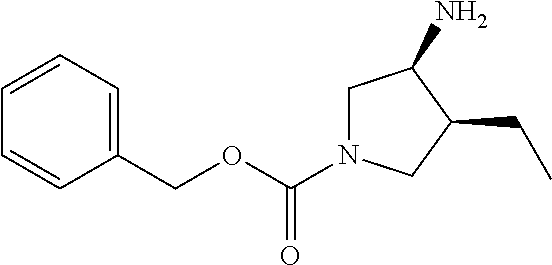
C1=CC=CC(COC(N2CC(N)C(CC)C2)=O)=C1
